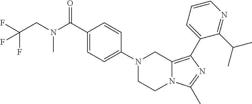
N1(C2=CC=C(C(=O)N(CC(F)(F)F)C)C=C2)CCN2C(=C(C3=CC=CN=C3C(C)C)N=C2C)C1
